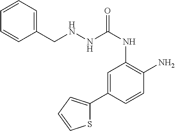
N(C(NC1=C(N)C=CC(C2=CC=CS2)=C1)=O)NCC1=CC=CC=C1
